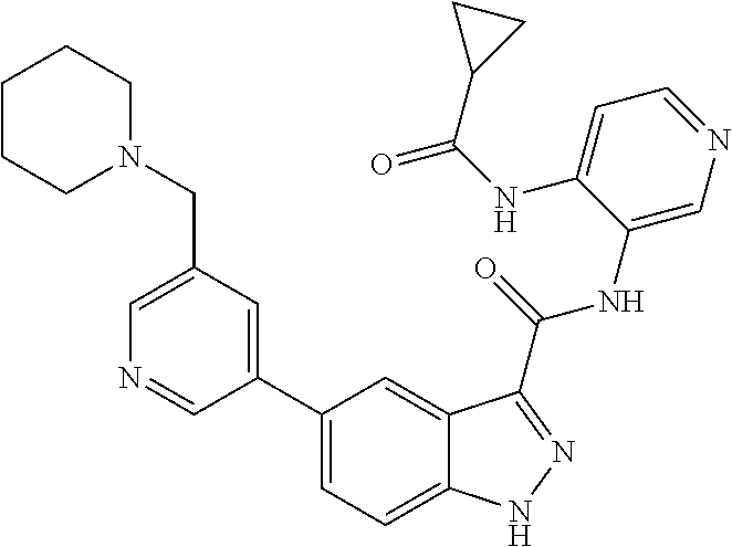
C1(CN2CCCCC2)=CN=CC(C2=CC=C3C(=C2)C(C(NC2=CN=CC=C2NC(=O)C2CC2)=O)=NN3)=C1
